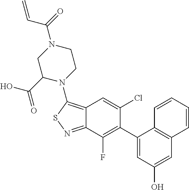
C12=C(N3CCN(C(=O)C=C)CC3C(O)=O)SN=C1C(F)=C(C1=CC(O)=CC3=C1C=CC=C3)C(Cl)=C2
